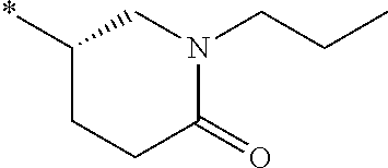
C1CC(=O)N(CCC)CC1*
